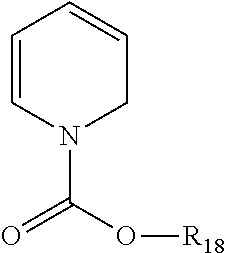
C1=CN(C(=O)O[R18])CC=C1
